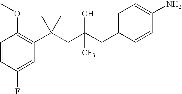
C1(F)=CC(C(CC(CC2=CC=C(N)C=C2)([CF3])O)(C)C)=C(OC)C=C1
